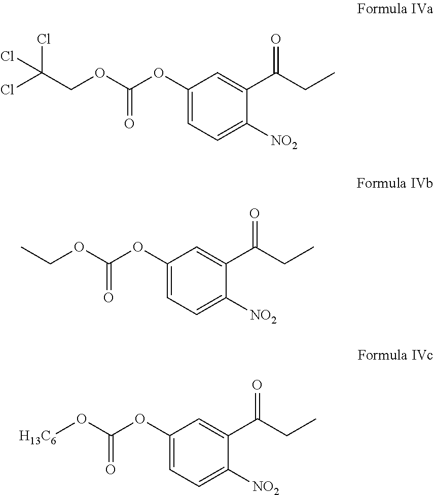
C1(OC(OCC(Cl)(Cl)Cl)=O)=CC=C([NO2])C(C(CC)=O)=C1.C1(OC(OCC)=O)=CC=C([NO2])C(C(CC)=O)=C1.C1(OC(O[H13C6])=O)=CC=C([NO2])C(C(CC)=O)=C1
